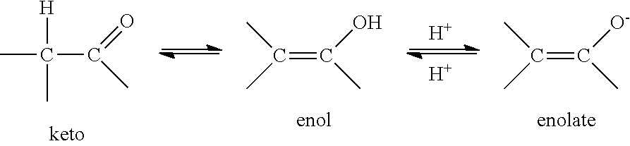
CC(C(=O)C)([H])C.[H].[H].CC(=C(O)C)C.CC(=C([O-])C)C
